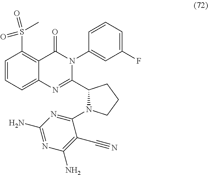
C1=CC=C2C(=C1S(=O)(=O)C)C(=O)N(C1=CC(F)=CC=C1)C(C1N(C3=NC(N)=NC(N)=C3C#N)CCC1)=N2
